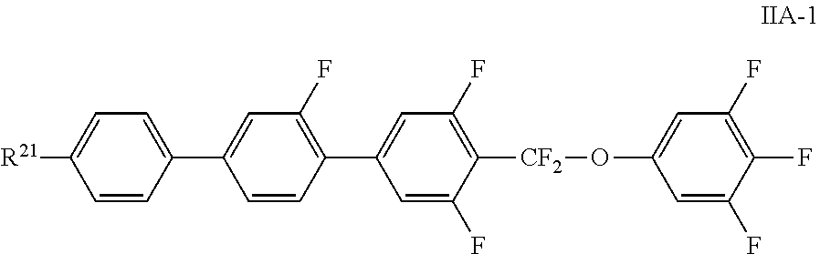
C1=C(F)C([CF2]OC2=CC(F)=C(F)C(F)=C2)=C(F)C=C1C1=C(F)C=C(C2=CC=C([R21])C=C2)C=C1
